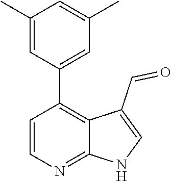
C1=CN=C2C(=C1C1=CC(C)=CC(C)=C1)C(C=O)=CN2
